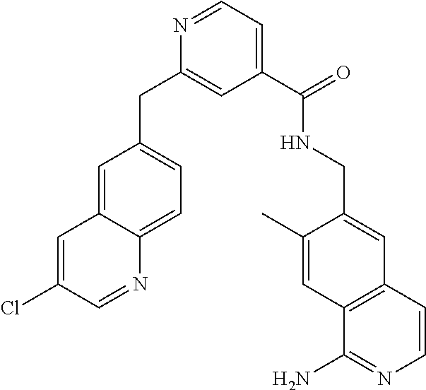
C1=C2C(=CC=C1CC1=CC(C(NCC3=CC4=C(C=C3C)C(N)=NC=C4)=O)=CC=N1)N=CC(Cl)=C2
